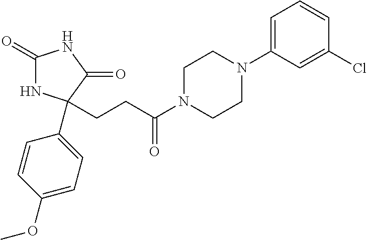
C1(=O)NC(C2=CC=C(OC)C=C2)(CCC(N2CCN(C3=CC=CC(Cl)=C3)CC2)=O)C(=O)N1
